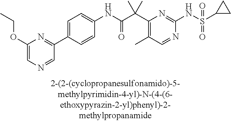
N1=CC(C)=C(C(C(NC2=CC=C(C3=NC(OCC)=CN=C3)C=C2)=O)(C)C)N=C1NS(=O)(=O)C1CC1
